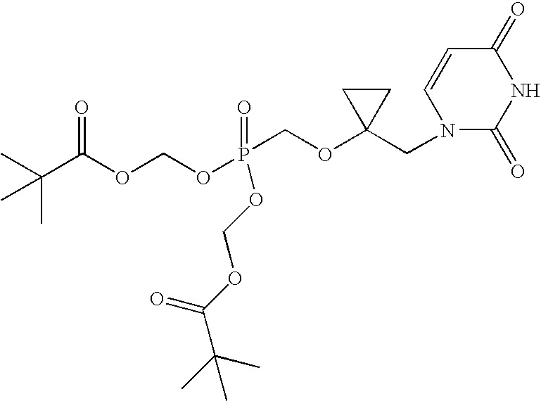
CC(C(OCOP(=O)(COC1(CN2C(=O)NC(=O)C=C2)CC1)OCOC(C(C)(C)C)=O)=O)(C)C
